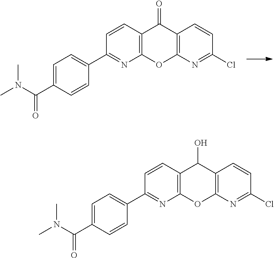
C1=C(C(N(C)C)=O)C=CC(C2=NC3=C(C=C2)C(=O)C2=C(O3)N=C(Cl)C=C2)=C1.C1=C(C(N(C)C)=O)C=CC(C2=NC3=C(C=C2)C(O)C2=C(O3)N=C(Cl)C=C2)=C1
